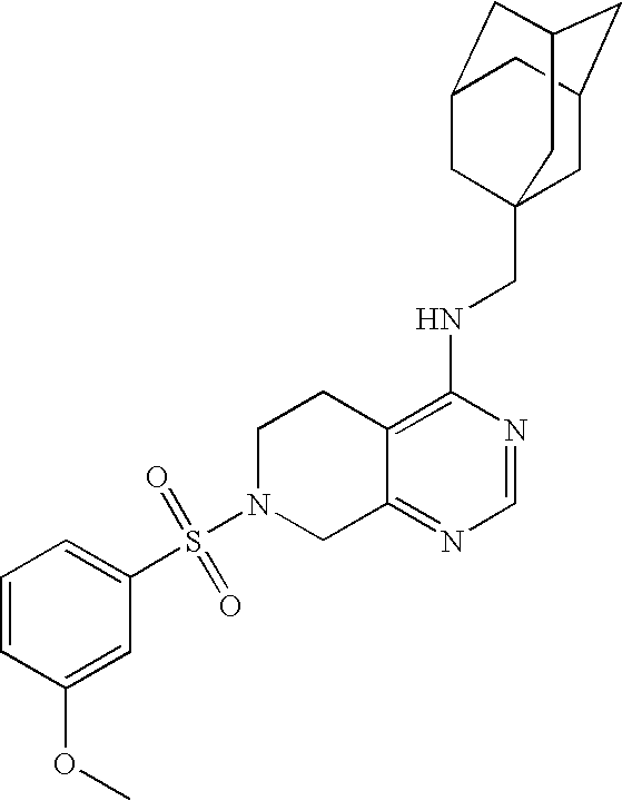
S(N1CC2=NC=NC(NCC34CC5CC(CC(C3)C5)C4)=C2CC1)(=O)(C1=CC=CC(OC)=C1)=O
